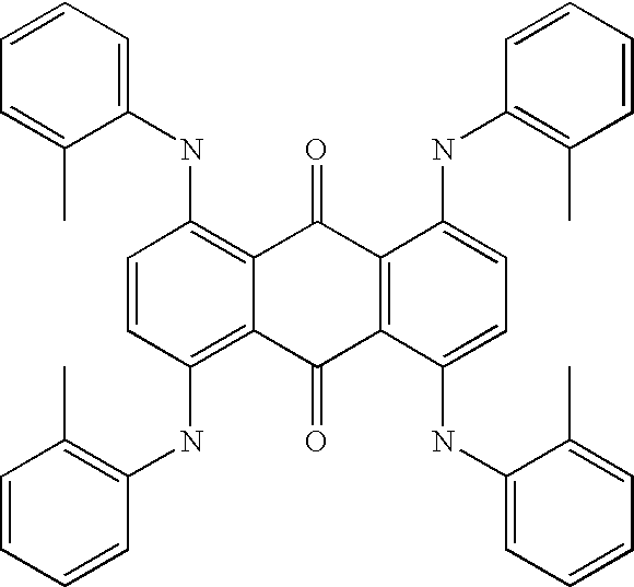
C1(NC2=C3C(=C(NC4=C(C)C=CC=C4)C=C2)C(=O)C2=C(C3=O)C(NC3=C(C)C=CC=C3)=CC=C2NC2=CC=CC=C2C)=CC=CC=C1C
